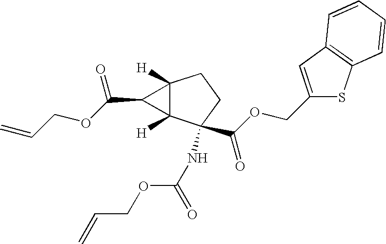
C12([H])C([H])(C(NC(=O)OCC=C)(C(OCC3=CC4=C(C=CC=C4)S3)=O)CC1)C2C(OCC=C)=O
